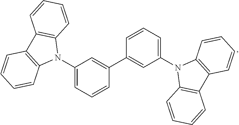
C1(N2C3=C(C4=C2C=CC=C4)C=CC=C3)=CC=CC(C2=CC(N3C4=C(C5=C3C=CC=C5)C=CC=C4)=CC=C2)=C1
